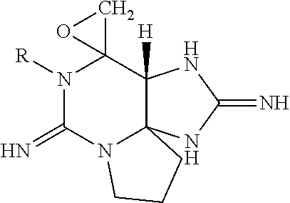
N1([R])C(=N)N2C3(C([H])(C14CO4)NC(=N)N3)CCC2
